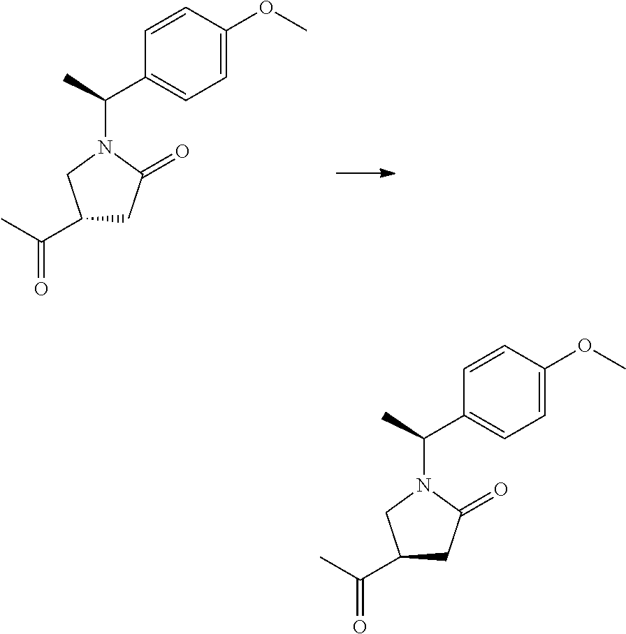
C1=C(OC)C=CC(C(C)N2CC(C(=O)C)CC2=O)=C1.C1=C(OC)C=CC(C(C)N2CC(C(=O)C)CC2=O)=C1
